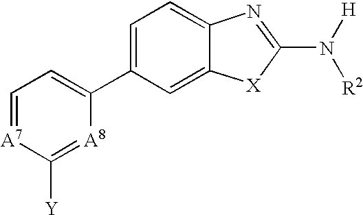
C1=[A7]C([Y])=[A8]C(C2=CC=C3C(=C2)[X]C(N([H])[R2])=N3)=C1
